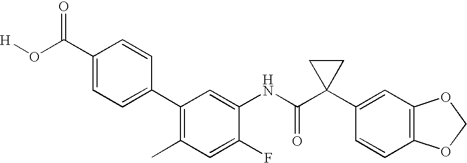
C1(C2=C(C)C=C(F)C(NC(C3(C4=CC5=C(C=C4)OCO5)CC3)=O)=C2)=CC=C(C(O[H])=O)C=C1
